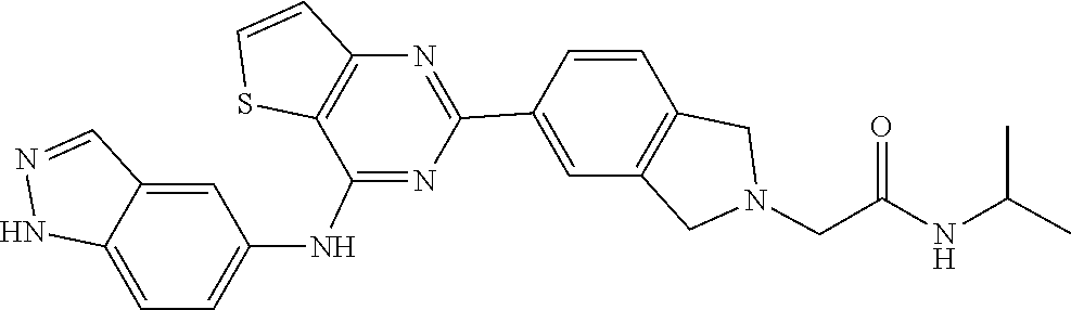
C1(C2=CC3=C(C=C2)CN(CC(NC(C)C)=O)C3)=NC2=C(C(NC3=CC=C4C(=C3)C=NN4)=N1)SC=C2
